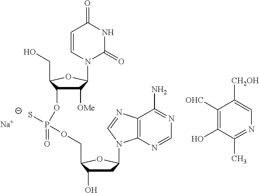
[Na].C1([OMe])C(N2C(=O)NC(=O)C=C2)OC(CO)C1OP(S)(OCC1C(O)CC(N2C3=C(N=C2)C(N)=NC=N3)O1)=O.C1([OHC])=C(O)C(C)=NC=C1[CH2OH]
